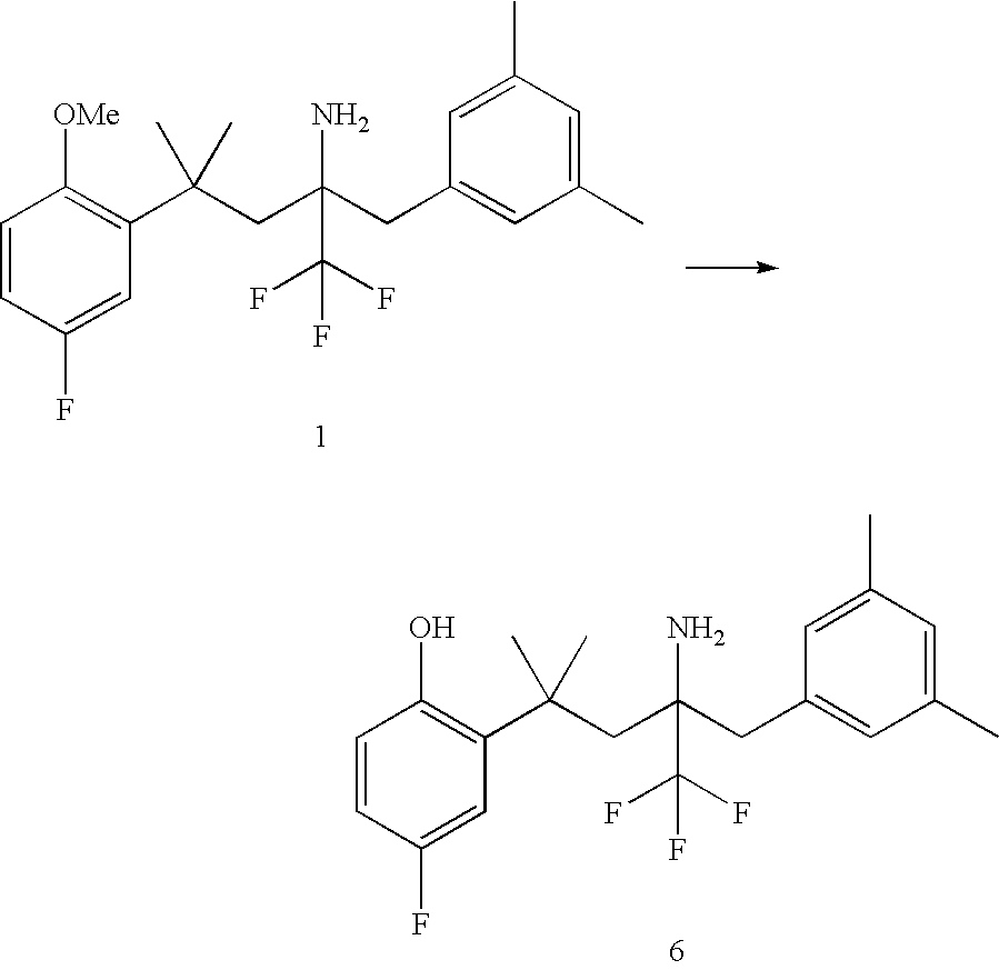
C1=CC(F)=CC(C(CC(CC2=CC(C)=CC(C)=C2)(N)C(F)(F)F)(C)C)=C1[OMe].C1=CC(F)=CC(C(CC(CC2=CC(C)=CC(C)=C2)(N)C(F)(F)F)(C)C)=C1O
